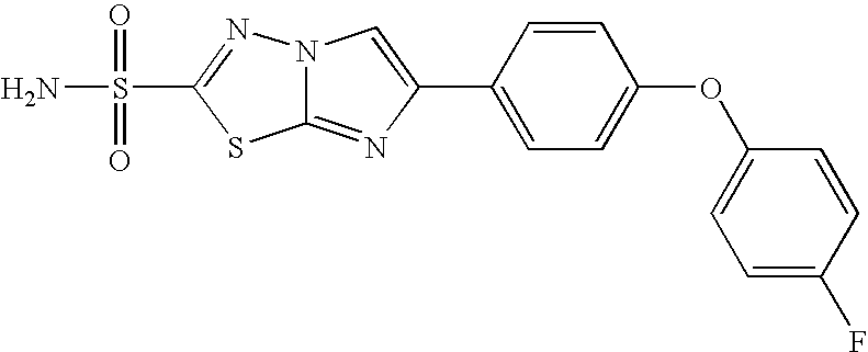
N12C(=NC(C3=CC=C(OC4=CC=C(F)C=C4)C=C3)=C1)SC(S(N)(=O)=O)=N2
